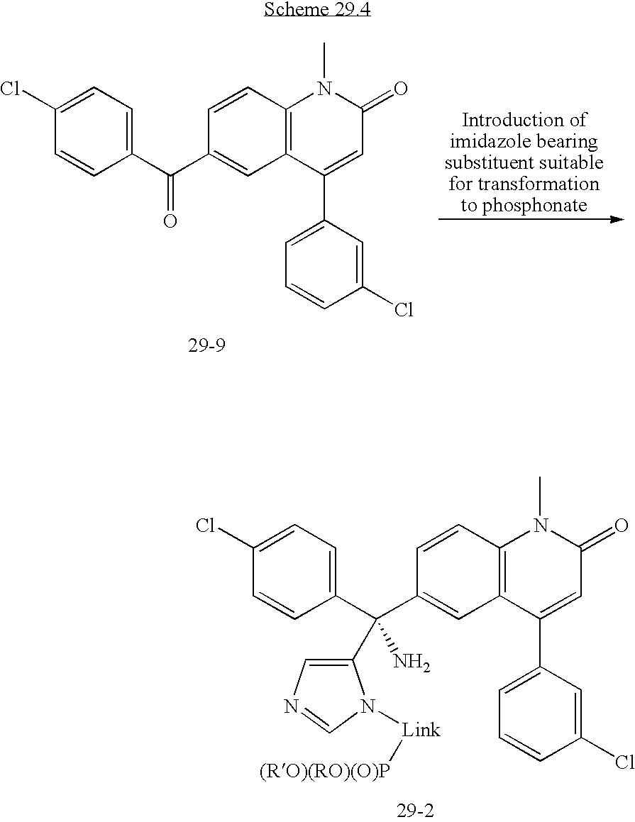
C1(C(C2=CC3=C(C=C2)N(C)C(=O)C=C3C2=CC=CC(Cl)=C2)(C2=CN=CN2[Link][(RO)(RO)(O)P])N)=CC=C(Cl)C=C1.C1(C(C2=CC3=C(C=C2)N(C)C(=O)C=C3C2=CC=CC(Cl)=C2)=O)=CC=C(Cl)C=C1
